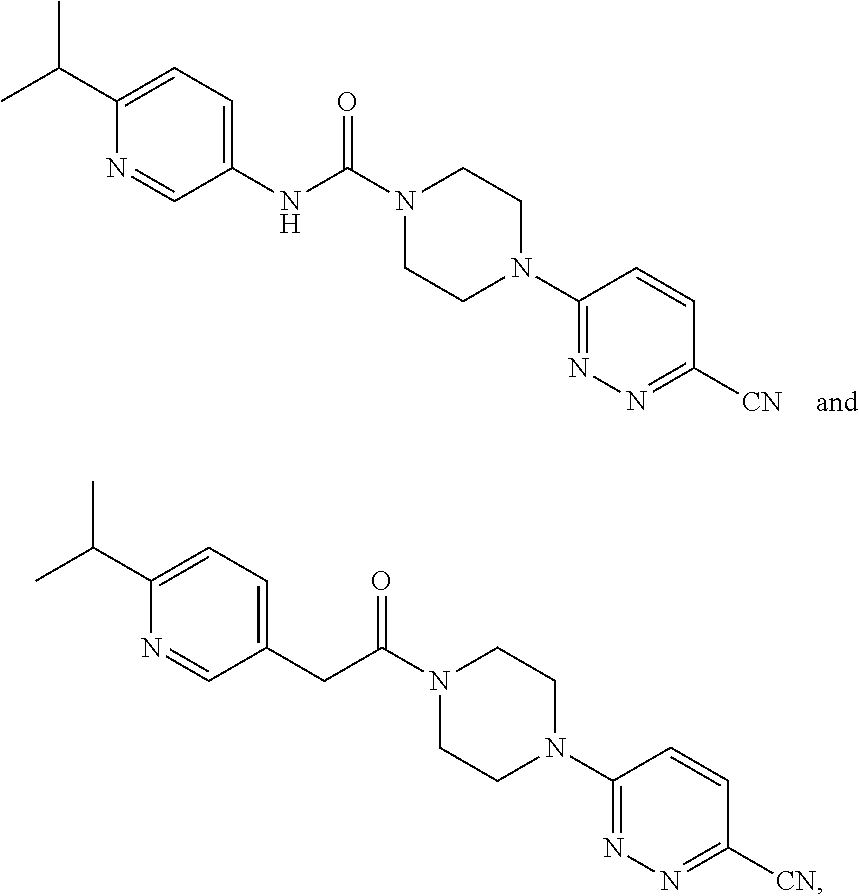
N1(C(NC2=CC=C(C(C)C)N=C2)=O)CCN(C2=NN=C([CN])C=C2)CC1.N1(C(CC2=CC=C(C(C)C)N=C2)=O)CCN(C2=NN=C([CN])C=C2)CC1
